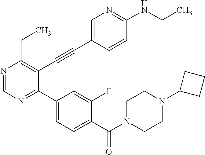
N1=CN=C(C2=CC=C(C(=O)N3CCN(C4CCC4)CC3)C(F)=C2)C(C#CC2=CN=C(NCC)C=C2)=C1CC
